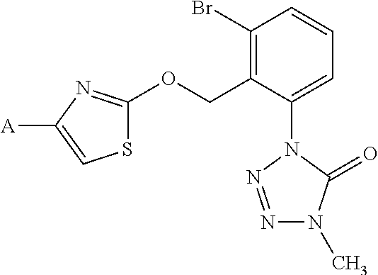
C1(Br)=C(COC2=NC([A])=CS2)C(N2C(=O)N(C)N=N2)=CC=C1
